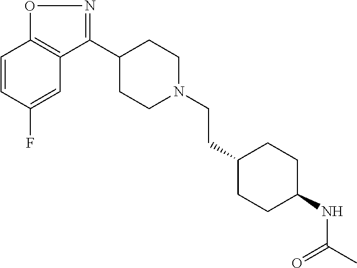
C1=CC2=C(C=C1F)C(C1CCN(CCC3CCC(NC(C)=O)CC3)CC1)=NO2
